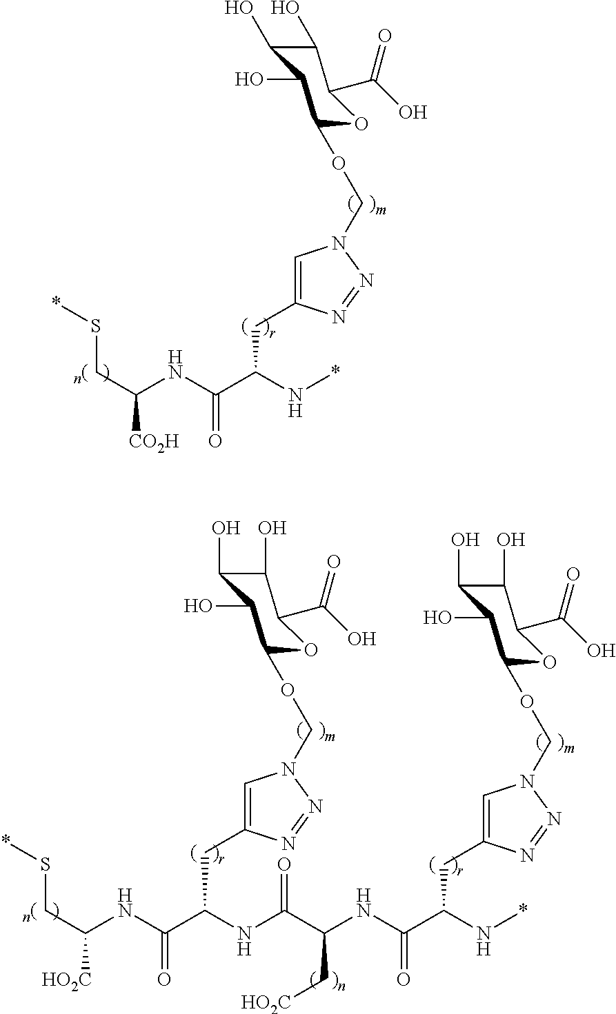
C(C(NC(C(N*)CC1=CN(COC2OC(C(O)=O)C(O)C(O)C2O)N=N1)=O)[CO2H])S*.C(C(NC(C(NC(C(C[HO2C])NC(=O)C(N*)CC1=CN(COC2OC(C(O)=O)C(O)C(O)C2O)N=N1)=O)CC1=CN(COC2OC(C(O)=O)C(O)C(O)C2O)N=N1)=O)[HO2C])S*
